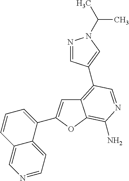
C12=C(C3=CN(C(C)C)N=C3)C=NC(N)=C1OC(C1=CC=CC3=CN=CC=C13)=C2
